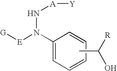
C1(N([E][G])N[A][Y])=CC=CC=C1.CC([R])O
